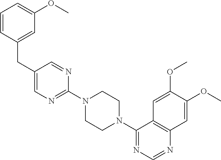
C1=CC(CC2=CN=C(N3CCN(C4=NC=NC5=C4C=C(OC)C(OC)=C5)CC3)N=C2)=CC(OC)=C1
